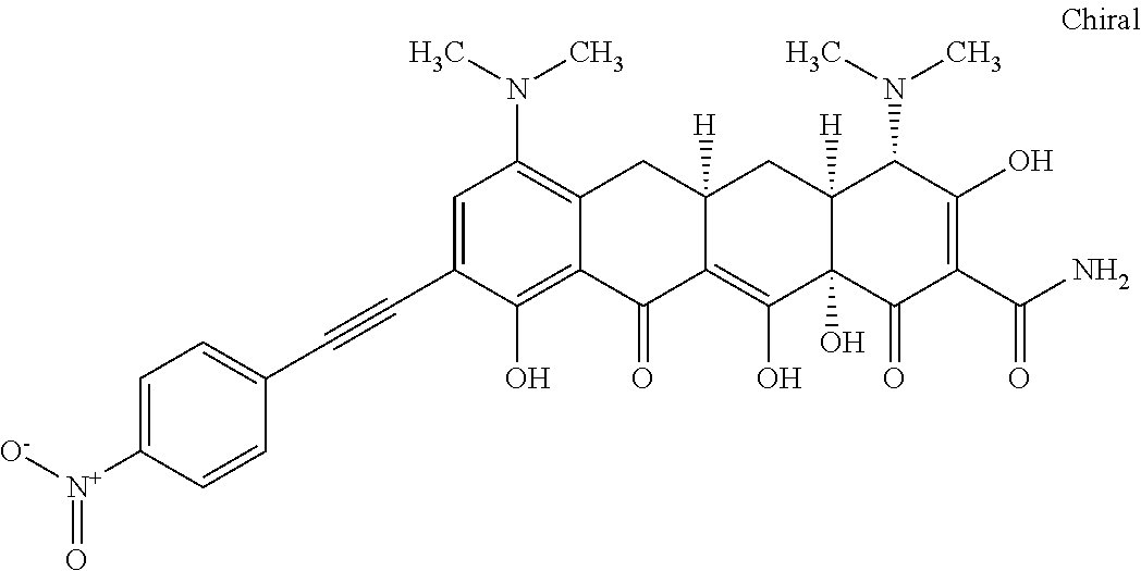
C1=C(C#CC2=CC=C([N+]([O-])=O)C=C2)C(O)=C2C(=C1N(C)C)CC1([H])C(=C(O)C3(O)C([H])(C1)C(N(C)C)C(O)=C(C(N)=O)C3=O)C2=O
